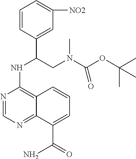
N1=CN=C2C(=C1NC(CN(C(OC(C)(C)C)=O)C)C1=CC([NO2])=CC=C1)C=CC=C2C(=O)N
